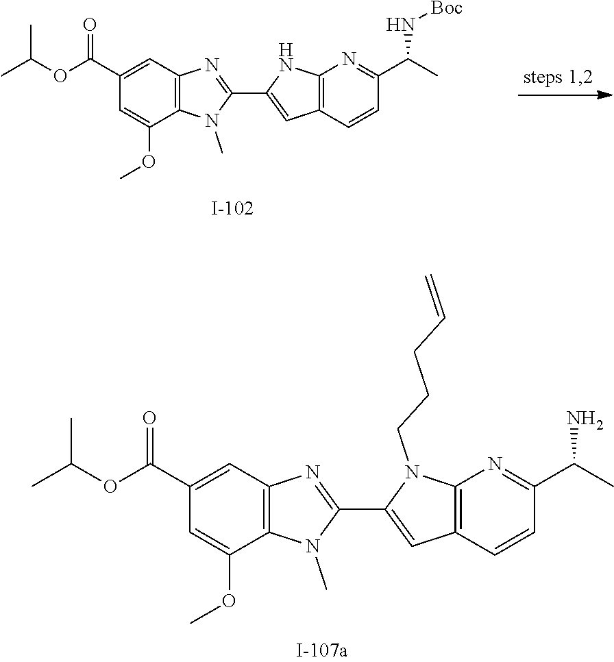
O(C(C)C)C(C1=CC2=C(C(OC)=C1)N(C)C(C1=CC3=C(N1)N=C(C(C)N[Boc])C=C3)=N2)=O.O(C(C)C)C(C1=CC2=C(C(OC)=C1)N(C)C(C1=CC3=C(N1CCCC=C)N=C(C(C)N)C=C3)=N2)=O
